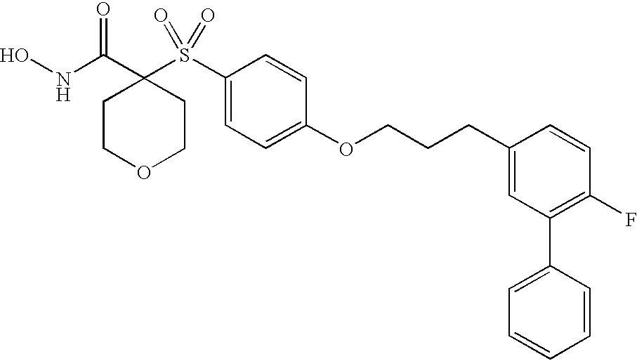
N(C(C1(S(C2=CC=C(OCCCC3=CC(C4=CC=CC=C4)=C(F)C=C3)C=C2)(=O)=O)CCOCC1)=O)O
